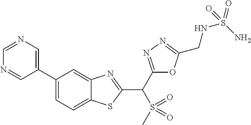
C1=C(C2=CN=CN=C2)C=C2C(=C1)SC(C(C1=NN=C(CNS(=O)(N)=O)O1)S(=O)(=O)C)=N2
